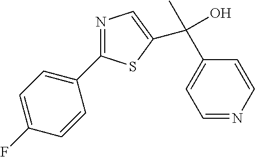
C1=C(F)C=CC(C2=NC=C(C(C)(O)C3=CC=NC=C3)S2)=C1
